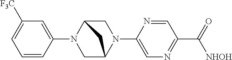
C1(N2CC3N(C4=CN=C(C([NHOH])=O)C=N4)CC2C3)=CC([CF3])=CC=C1
